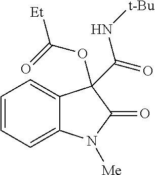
C1=CC=C2C(=C1)C(C(=O)N[t-Bu])(OC(=O)[Et])C(=O)N2[Me]
